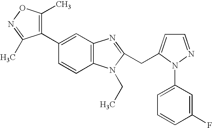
C1(C2=C(C)ON=C2C)=CC2=C(C=C1)N(CC)C(CC1=CC=NN1C1=CC=CC(F)=C1)=N2
